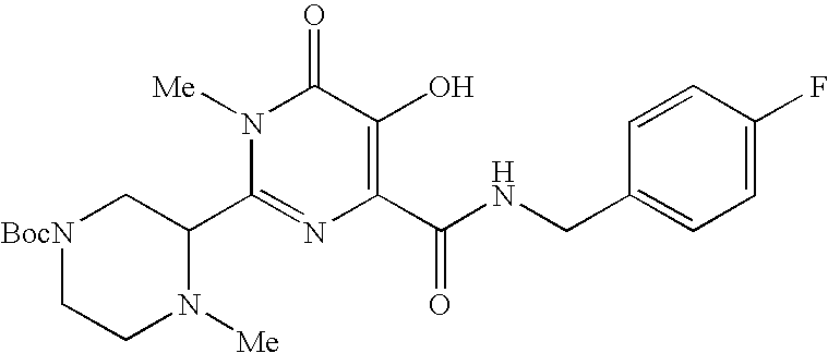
[BocN]1CCN([Me])C(C2=NC(C(NCC3=CC=C(F)C=C3)=O)=C(O)C(=O)N2[Me])C1
